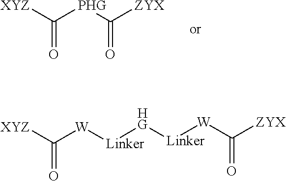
[XYZ]C([PHG]C([ZYX])=O)=O.[XYZ]C([W][Linker][HG][Linker][W]C([ZYX])=O)=O
